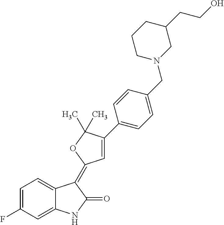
C1=C2C(=CC(F)=C1)NC(=O)C2=C1C=C(C2=CC=C(CN3CC(CCO)CCC3)C=C2)C(C)(C)O1
